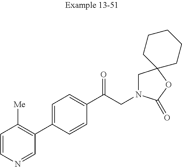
C1=CN=CC(C2=CC=C(C(CN3CC4(OC3=O)CCCCC4)=O)C=C2)=C1[Me]
